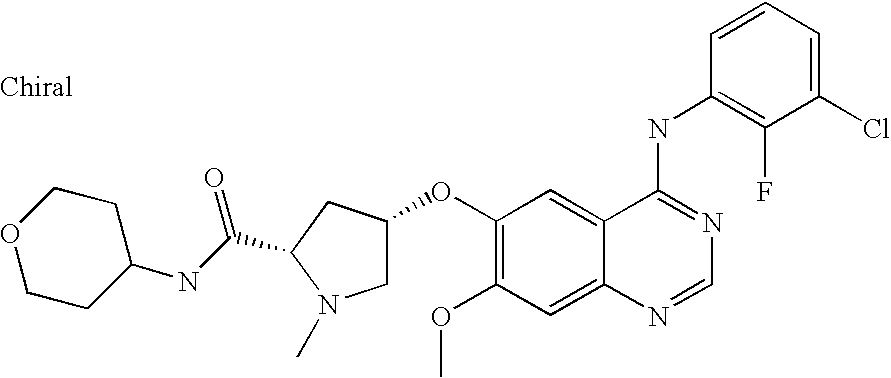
C1(Cl)=CC=CC(NC2=NC=NC3=CC(OC)=C(OC4CN(C)C(C(=O)NC5CCOCC5)C4)C=C23)=C1F
